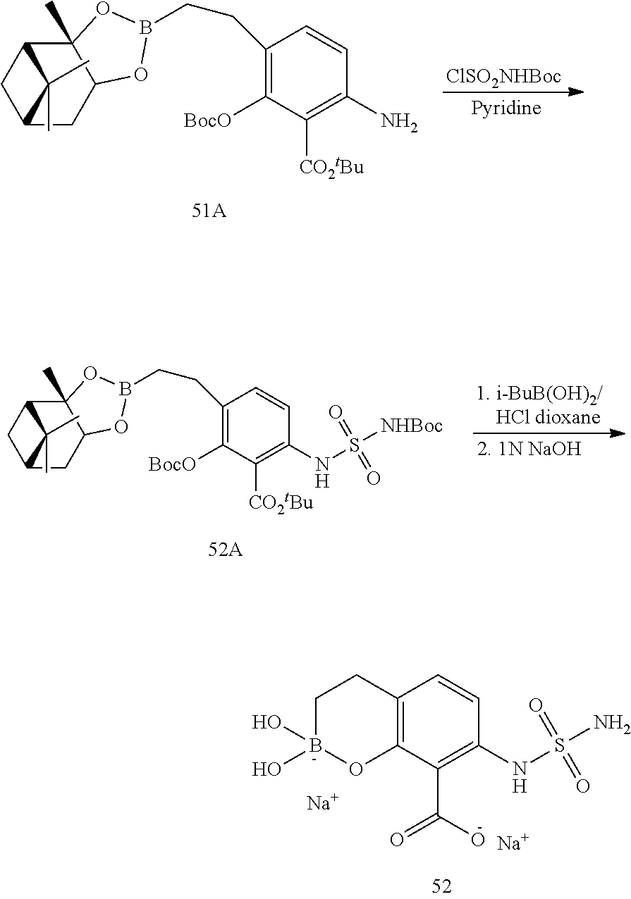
C12(C)C3CC(CC1OB(CCC1=C([BocO])C([CO2tBu])=C(N)C=C1)O2)C3(C)C.[ClSO2NHBoc].C12(C)C3CC(CC1OB(CCC1=C([BocO])C([CO2tBu])=C(NS([NHBoc])(=O)=O)C=C1)O2)C3(C)C.C12=C(C(C(O)=O)=C(NS(N)(=O)=O)C=C1)OB(O)(O)CC2.[Na].[Na]
